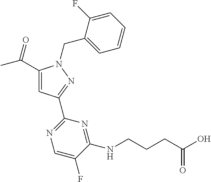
C1(C(C)=O)=CC(C2=NC=C(F)C(NCCCC(O)=O)=N2)=NN1CC1=CC=CC=C1F
